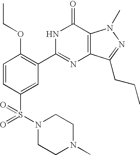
C1=CC(S(=O)(=O)N2CCN(C)CC2)=CC(C2=NC3=C(C(=O)N2)N(C)N=C3CCC)=C1OCC
